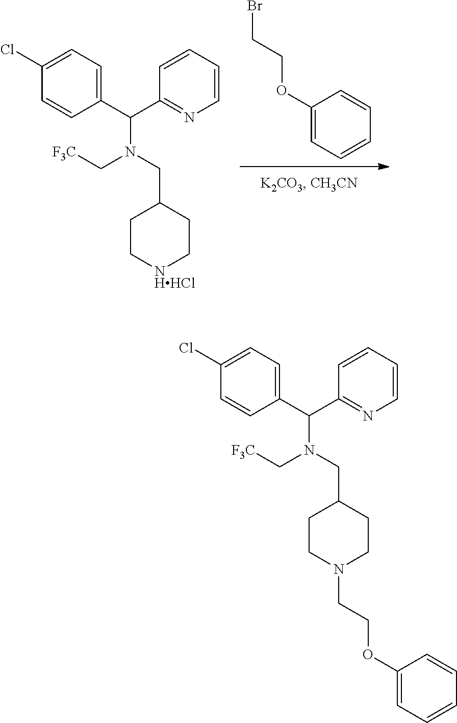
C1(OCCBr)=CC=CC=C1.C1=CC(C(C2=NC=CC=C2)N(C[F3C])CC2CC[NHHCl]CC2)=CC=C1Cl.C1=CC(C(C2=NC=CC=C2)N(C[F3C])CC2CCN(CCOC3=CC=CC=C3)CC2)=CC=C1Cl
